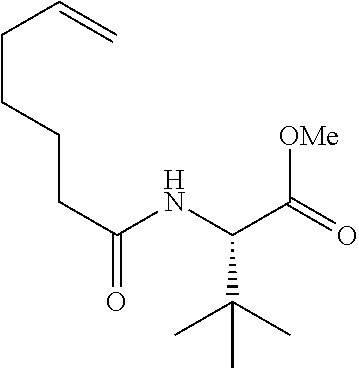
C(C(NC(C(=O)[OMe])C(C)(C)C)=O)CCCC=C
